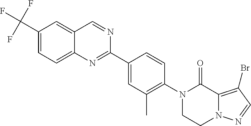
C1(C(F)(F)F)=CC=C2C(=C1)C=NC(C1=CC(C)=C(N3CCN4C(=C(Br)C=N4)C3=O)C=C1)=N2
